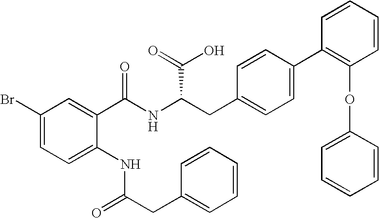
C1(Br)=CC=C(NC(CC2=CC=CC=C2)=O)C(C(NC(CC2=CC=C(C3=C(OC4=CC=CC=C4)C=CC=C3)C=C2)C(=O)O)=O)=C1
